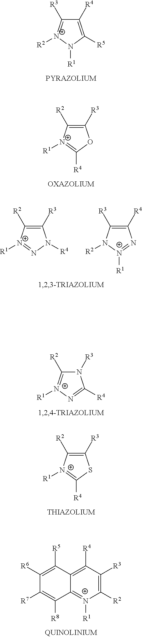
C1([R4])=C([R5])N([R1])[N+]([R2])=C1[R3].C1([R3])=C([R2])[N+]([R1])=C([R4])O1.C1([R3])=C([R2])[N+]([R1])=NN1[R4].C1([R4])=C([R3])N([R2])[N+]([R1])=N1.N1([R3])C([R2])=[N+]([R1])N=C1[R4].C1([R3])=C([R2])[N+]([R1])=C([R4])S1.C1([R6])=C([R5])C2=C([R4])C([R3])=C([R2])[N+]([R1])=C2C([R8])=C1[R7]
